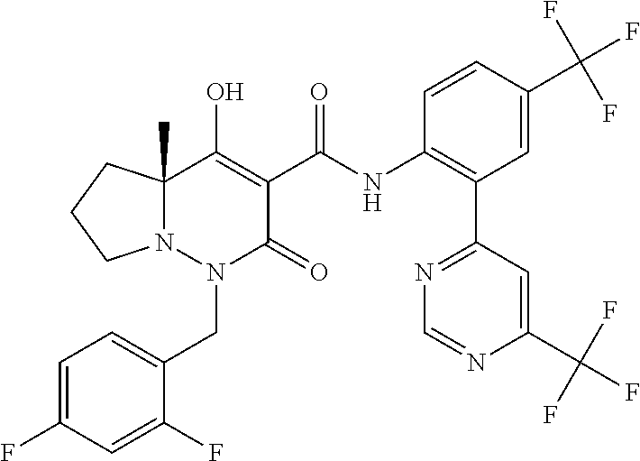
C1=C(F)C=C(F)C(CN2C(=O)C(C(=O)NC3=C(C4=NC=NC(C(F)(F)F)=C4)C=C(C(F)(F)F)C=C3)=C(O)C3(C)N2CCC3)=C1
